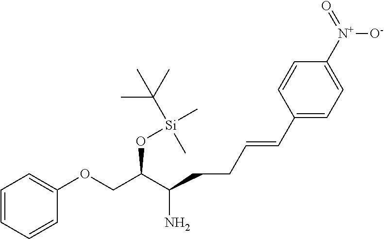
C1=CC=CC(OCC(C(CCC=CC2=CC=C([N+](=O)[O-])C=C2)N)O[Si](C)(C(C)(C)C)C)=C1
